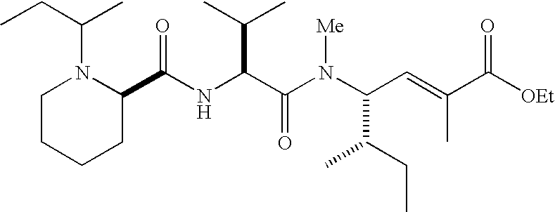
N(C(C(N(C(C(CC)C)C=C(C)C([OEt])=O)[Me])=O)C(C)C)C(C1N(C(CC)C)CCCC1)=O
